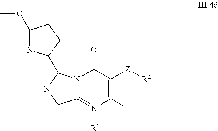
C1(OC)=NC(C2N3C(=[N+]([R1])C([O-])=C([Z][R2])C3=O)CN2C)CC1
